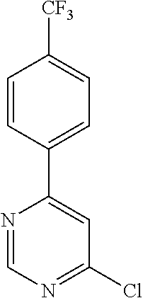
C1=CC(C2=CC(Cl)=NC=N2)=CC=C1[CF3]
